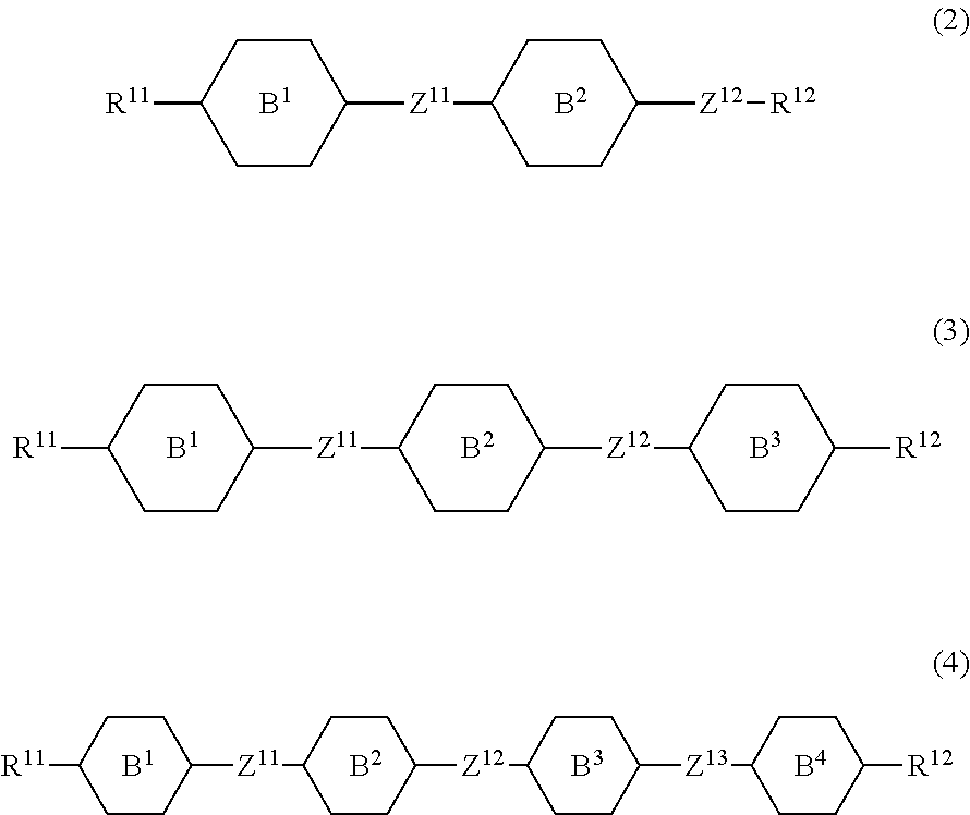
C1([R11])CCC([Z11]C2CCC([Z12][R12])CC2)CC1.[B1].[B2].C1([R11])CCC([Z11]C2CCC([Z12]C3CCC([R12])CC3)CC2)CC1.[B1].[B2].[B3].C1([R11])CCC([Z11]C2CCC([Z12]C3CCC([Z13]C4CCC([R12])CC4)CC3)CC2)CC1.[B1].[B2].[B3].[B4]
